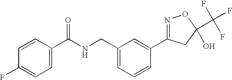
C1(C(NCC2=CC=CC(C3=NOC(C(F)(F)F)(O)C3)=C2)=O)=CC=C(F)C=C1
